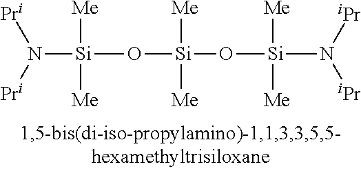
[Si](O[Si](O[Si](N([iPr])[iPr])([Me])[Me])([Me])[Me])([Me])([Me])N([Pri])[Pri]
